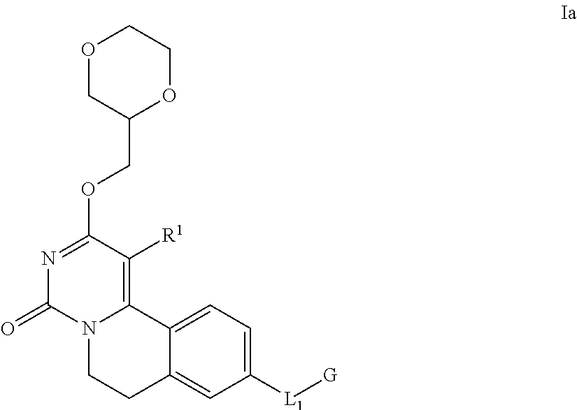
C12=CC=C([L1][G])C=C1CCN1C2=C([R1])C(OCC2OCCOC2)=NC1=O
